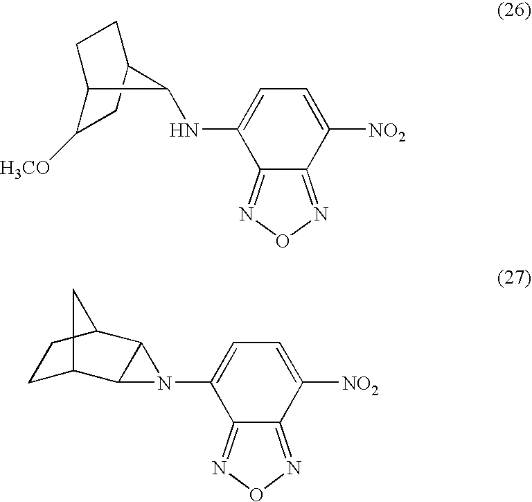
C1([H3CO])C2CCC(C1)C2NC1=CC=C([NO2])C2=NON=C12.C1(N2C3C4CCC(C32)C4)=CC=C([NO2])C2=NON=C12
